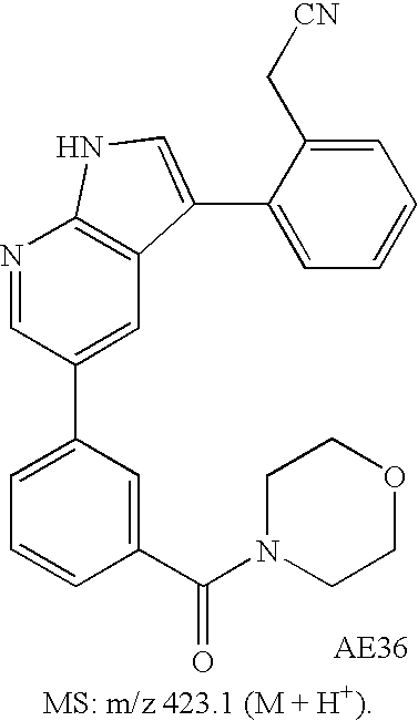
C1=C(C2=CC3=C(N=C2)NC=C3C2=CC=CC=C2C[CN])C=C(C(=O)N2CCOCC2)C=C1
